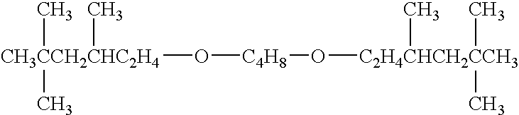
O([CH3CCH2CHC2H4](C)(C)C)[C4H8]O[C2H4CHCH2CCH3](C)(C)C
